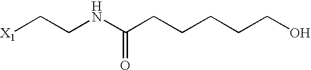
[X1]CCNC(CCCCCO)=O
